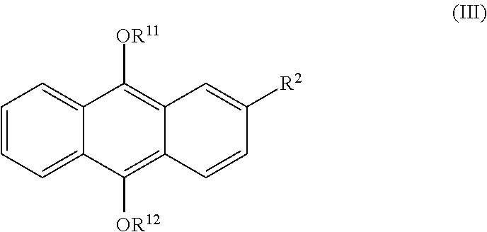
C1=CC=C2C(=C1)C([OR11])=C1C(=C2[OR12])C=CC([R2])=C1
